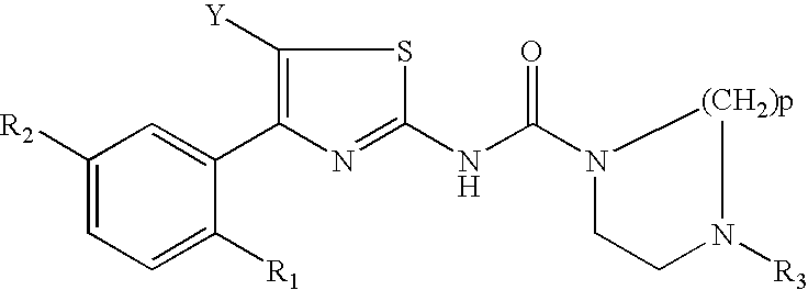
C1([R2])=CC=C([R1])C(C2=C([Y])SC(NC(N3CCN([R3])[(CH2)p]3)=O)=N2)=C1
